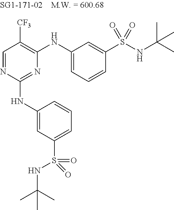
C1=NC(NC2=CC(S(NC(C)(C)C)(=O)=O)=CC=C2)=NC(NC2=CC=CC(S(NC(C)(C)C)(=O)=O)=C2)=C1[CF3]
